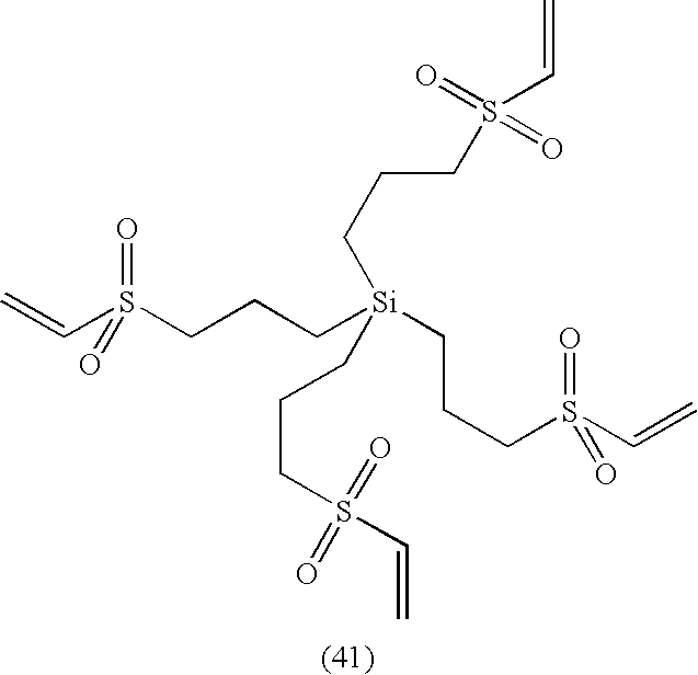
C=CS(CCC[Si](CCCS(C=C)(=O)=O)(CCCS(C=C)(=O)=O)CCCS(C=C)(=O)=O)(=O)=O
